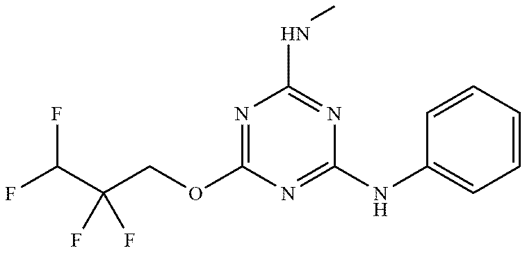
C1(NC)=NC(NC2=CC=CC=C2)=NC(OCC(C(F)F)(F)F)=N1
